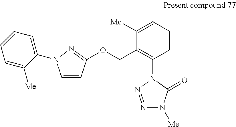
C1=CC(OCC2=C(N3C(=O)N([Me])N=N3)C=CC=C2[Me])=NN1C1=CC=CC=C1[Me]
